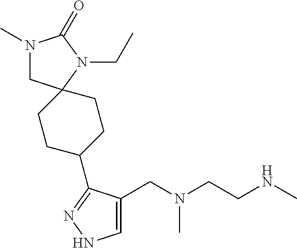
C1=C(CN(CCNC)C)C(C2CCC3(CC2)CN(C)C(=O)N3CC)=NN1
